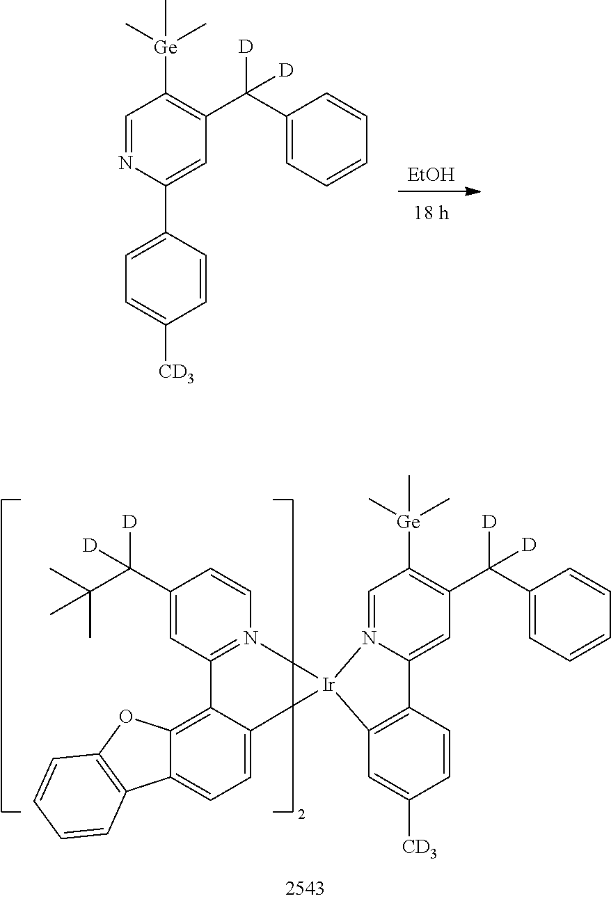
[EtOH].C1=NC(C2=CC=C([CD3])C=C2)=CC(C(C2=CC=CC=C2)([D])[D])=C1[Ge](C)(C)C.[Ir]12(N3=C(C=C(C(C(C)(C)C)([D])[D])C=C3)C3=C4C(=CC=C13)C1=C(O4)C=CC=C1)N1=CC([Ge](C)(C)C)=C(C(C3=CC=CC=C3)([D])[D])C=C1C1=C2C=C([CD3])C=C1
